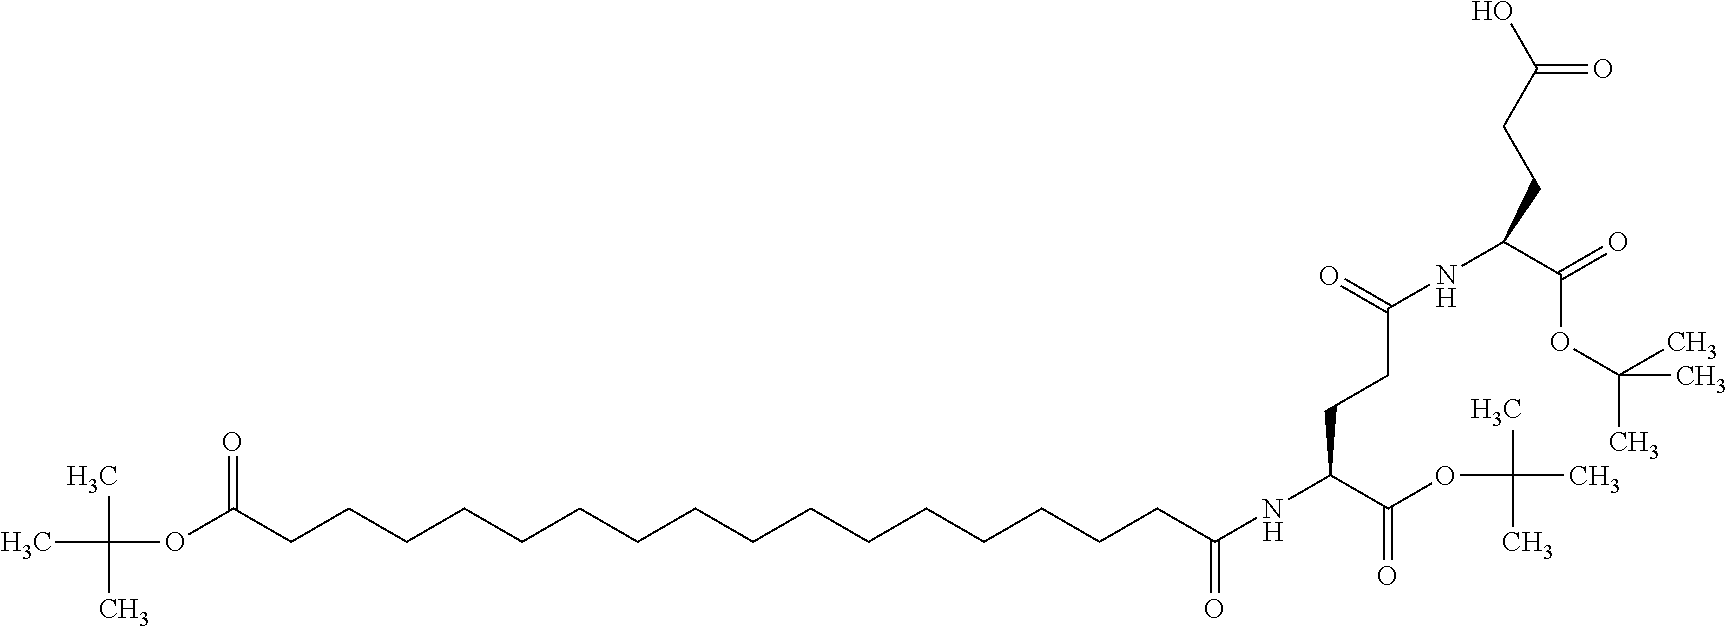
[H].O(C(CCCCCCCCCCCCCCCCC(NC(C(OC(C)(C)C)=O)CCC(NC(CCC(O)=O)C(=O)OC(C)(C)C)=O)=O)=O)C(C)(C)C
